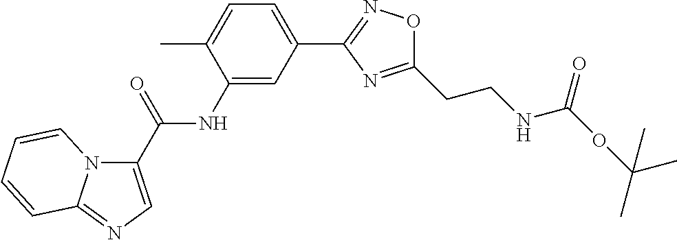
C1(C(=O)NC2=CC(C3=NOC(CCNC(=O)OC(C)(C)C)=N3)=CC=C2C)=CN=C2N1C=CC=C2
